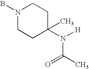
BN1CCC(N([H])C(C)=O)(C)CC1
